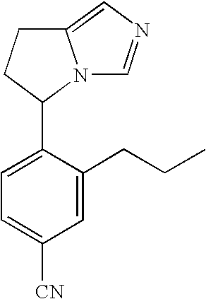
C1=C(CCC)C(C2N3C(=CN=C3)CC2)=CC=C1[CN]
